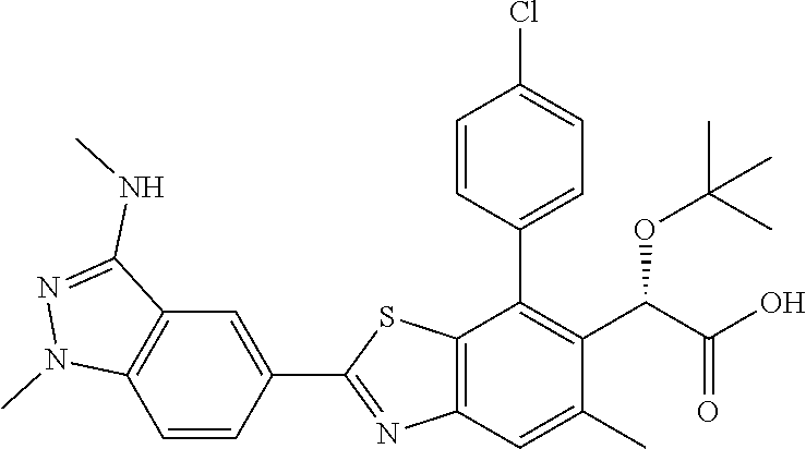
C1(C2=NC3=C(S2)C(C2=CC=C(Cl)C=C2)=C(C(OC(C)(C)C)C(=O)O)C(C)=C3)=CC2=C(C=C1)N(C)N=C2NC
